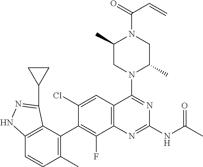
C12=C(C=C(Cl)C(C3=C(C)C=CC4=C3C(C3CC3)=NN4)=C1F)C(N1C(C)CN(C(=O)C=C)C(C)C1)=NC(NC(C)=O)=N2
